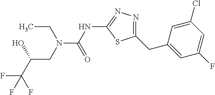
N(C(NC1=NN=C(CC2=CC(F)=CC(Cl)=C2)S1)=O)(CC)CC(O)C(F)(F)F
